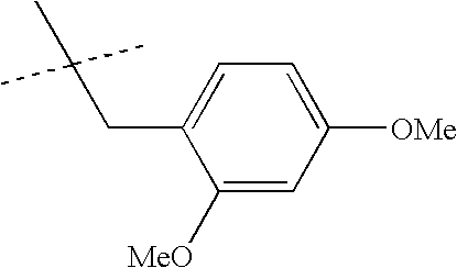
C1([MeO])=CC([OMe])=CC=C1CC(C)(C)C
